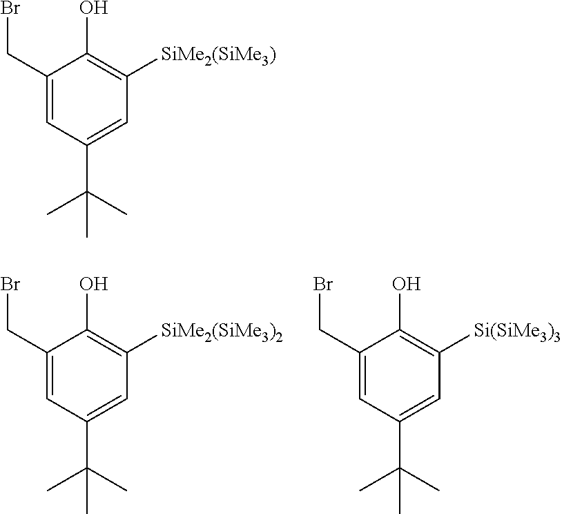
C1(CBr)=CC(C(C)(C)C)=CC([SiMe2(SiMe3)2])=C1O.C1(CBr)=CC(C(C)(C)C)=CC([Si(SiMe3)3])=C1O.C1(CBr)=CC(C(C)(C)C)=CC([SiMe2(SiMe3)])=C1O
